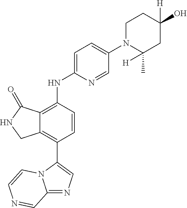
C12=NC=C(C3=C4C(=C(NC5=CC=C(N6C(C)([H])CC([H])(O)CC6)C=N5)C=C3)C(=O)NC4)N1C=CN=C2
